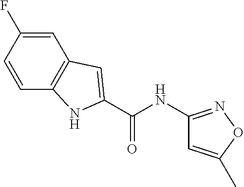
C1=CC(F)=CC2=C1NC(C(NC1=NOC(C)=C1)=O)=C2
